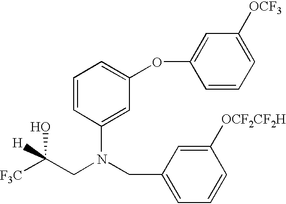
C1=CC(N(CC2=CC=CC([OCF2CF2H])=C2)CC([H])(O)[F3C])=CC(OC2=CC([OCF3])=CC=C2)=C1
